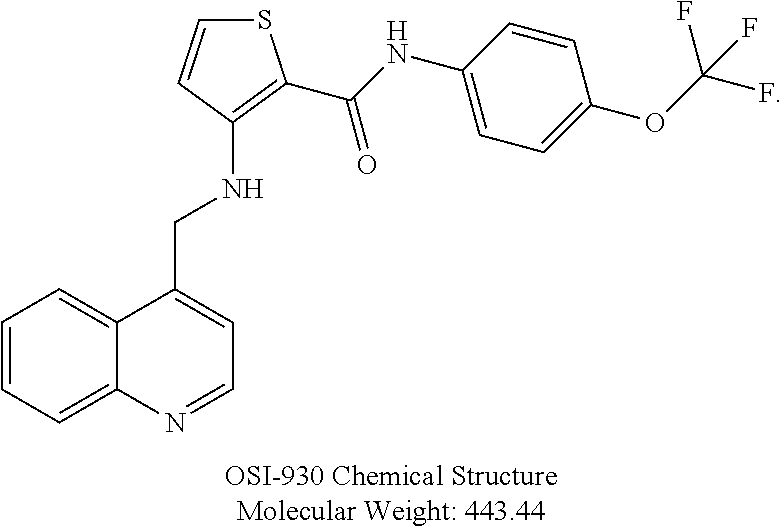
C1=CC=C2C(=C1)C(CNC1=C(C(NC3=CC=C(OC(F)(F)F)C=C3)=O)SC=C1)=CC=N2
